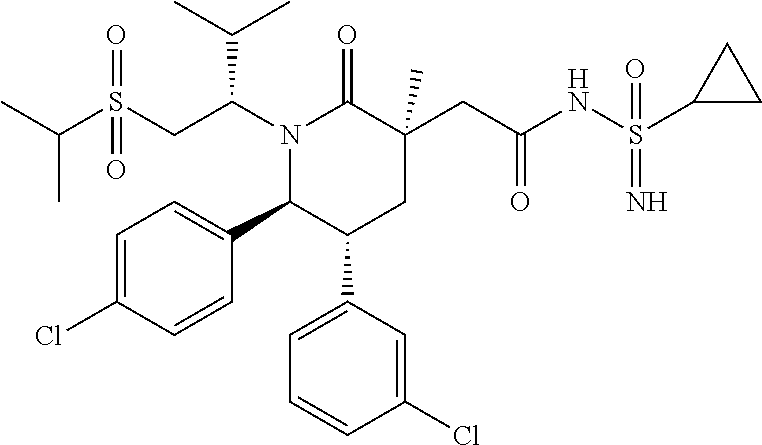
C(C)(C)S(CC(N1C(=O)C(CC(NS(=O)(=N)C2CC2)=O)(C)CC(C2=CC=CC(Cl)=C2)C1C1=CC=C(Cl)C=C1)C(C)C)(=O)=O
